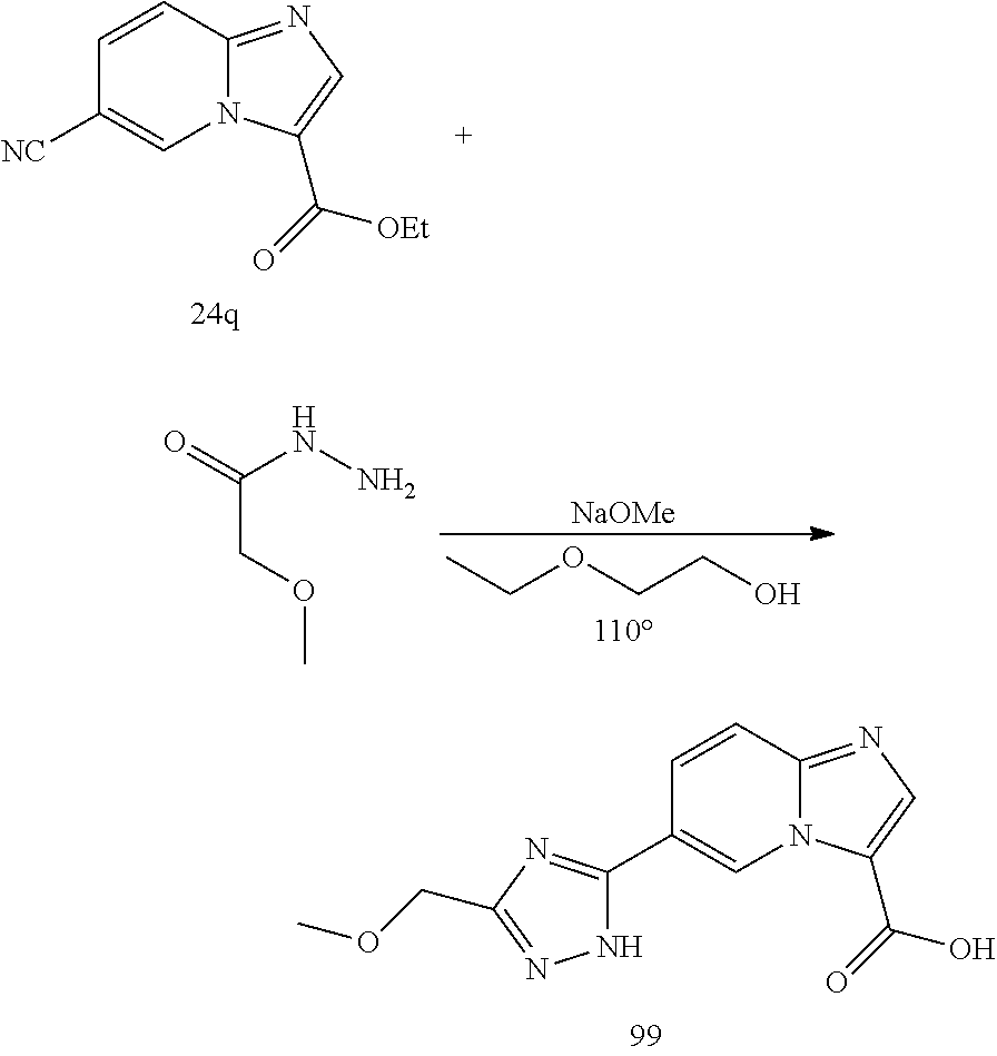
C1=CC2=NC=C(C(=O)[OEt])N2C=C1[NC].C(OCCO)C.[NaOMe].C(NN)(=O)COC.C1=CC2=NC=C(C(=O)O)N2C=C1C1=NC(COC)=NN1
